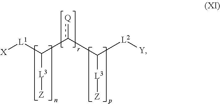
[X][L1]C([L3][Z])c(C([L2][Y])[L3][Z])[Q]
